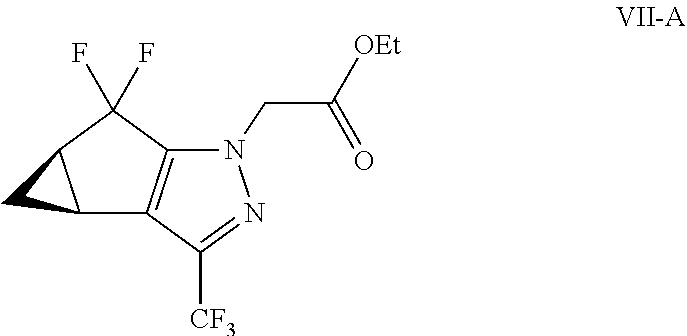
C12C3=C(C(F)(F)C1C2)N(CC([OEt])=O)N=C3[CF3]
